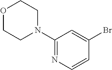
O1CCN(C2=NC=CC(Br)=C2)CC1
